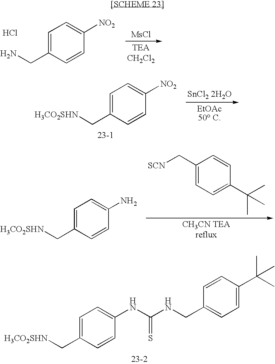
C1=C(C[H3CO2SHN])C=CC(NC(=S)NCC2=CC=C(C(C)(C)C)C=C2)=C1.C1=C(CN)C=CC([NO2])=C1.Cl.[MsCl].C1=C(C[H3CO2SHN])C=CC([NO2])=C1.[SnCl2 2H2O].C1=C(C[H3CO2SHN])C=CC(N)=C1.C1=CC(C[SCN])=CC=C1C(C)(C)C
